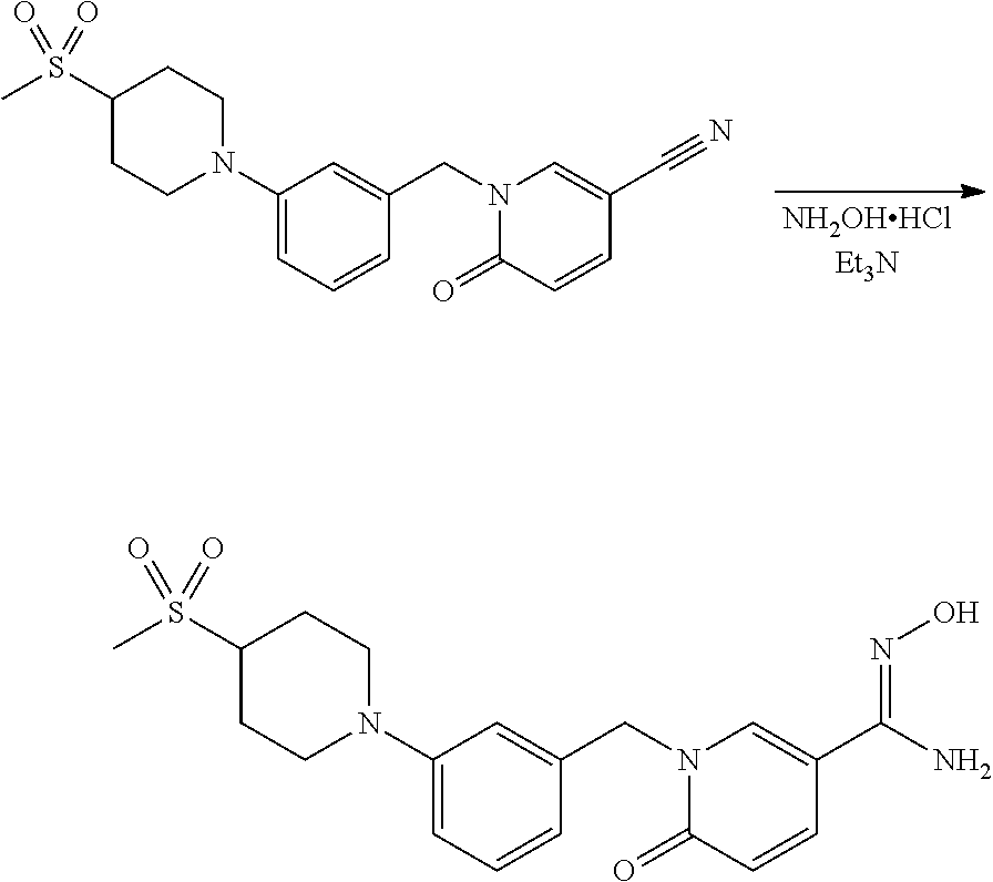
C1(N2CCC(S(C)(=O)=O)CC2)=CC=CC(CN2C(=O)C=CC(C#N)=C2)=C1.C1(N2CCC(S(C)(=O)=O)CC2)=CC=CC(CN2C(=O)C=CC(C(N)=NO)=C2)=C1
